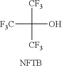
[CF3]C([CF3])(O)[CF3].[NFTB]
